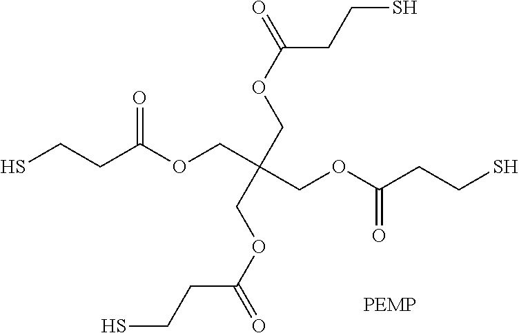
SCCC(OCC(COC(=O)CCS)(COC(CCS)=O)COC(=O)CCS)=O
